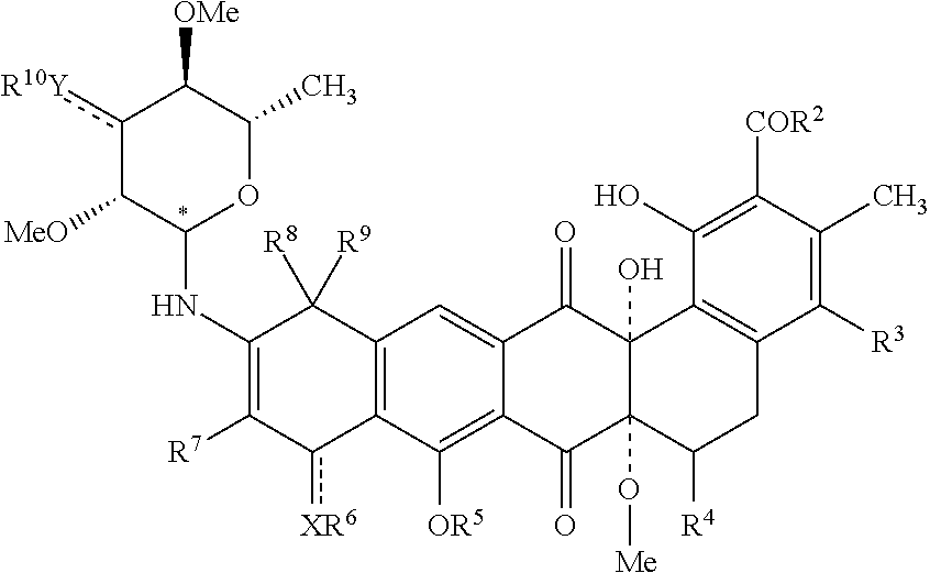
C12=C(C([OR5])=C3C(=C1)C(=O)C1(O)C(O[Me])(C3=O)C([R4])CC3=C1C(O)=C([COR2])C(C)=C3[R3])c([XR6])C([R7])=C(NC1OC(C)C([OMe])c([R10Y])C1[MeO])C2([R9])[R8]
